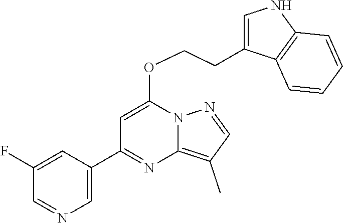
C1(C2=NC3=C(C)C=NN3C(OCCC3=CNC4=C3C=CC=C4)=C2)=CN=CC(F)=C1
